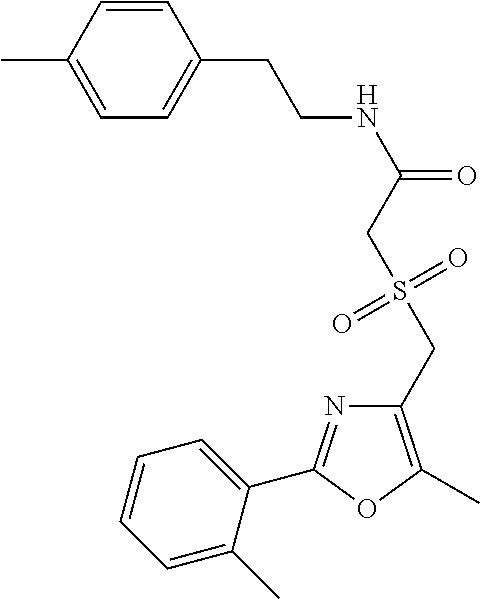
C1=C(C)C=CC(CCNC(=O)CS(CC2=C(C)OC(C3=CC=CC=C3C)=N2)(=O)=O)=C1
